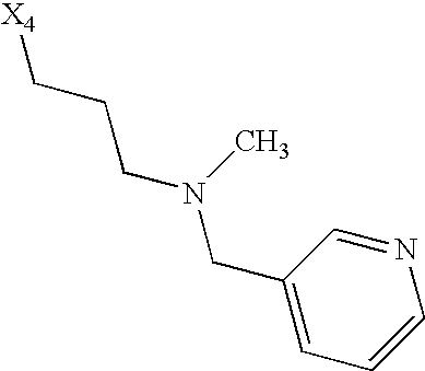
C1=CN=CC(CN(CCC[X4])C)=C1
